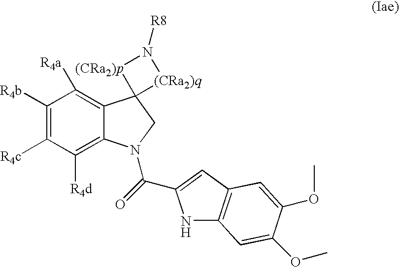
C1([R4b])=C([R4c])C([R4d])=C2C(=C1[R4a])C1(CN2C(=O)C2=CC3=C(N2)C=C(OC)C(OC)=C3)[(CRa2)q]N([R8])[(CRa2)p]1
